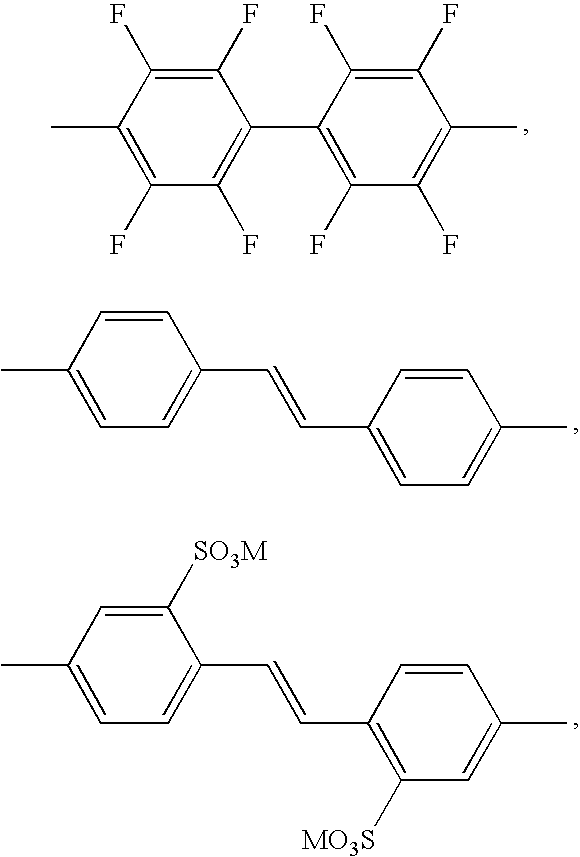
CC1=C(F)C(F)=C(C2=C(F)C(F)=C(C)C(F)=C2F)C(F)=C1F.CC1=CC=C(C=CC2=CC=C(C)C=C2)C=C1.CC1=CC=C(C=CC2=C([MO3S])C=C(C)C=C2)C([SO3M])=C1
